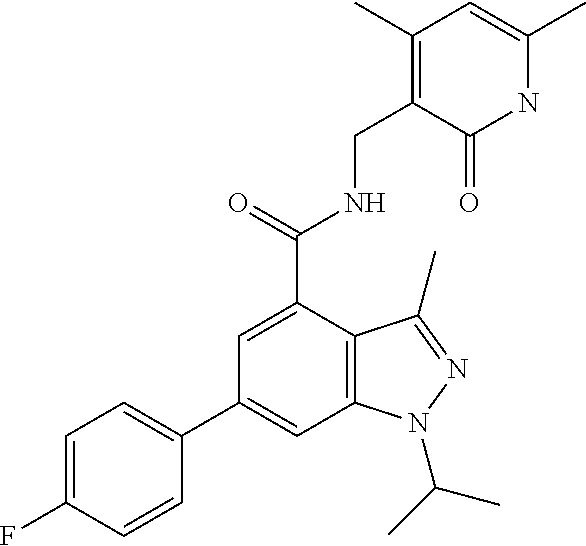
C1=C(C(=O)NCC2=C(C)C=C(C)NC2=O)C2=C(C=C1C1=CC=C(F)C=C1)N(C(C)C)N=C2C
